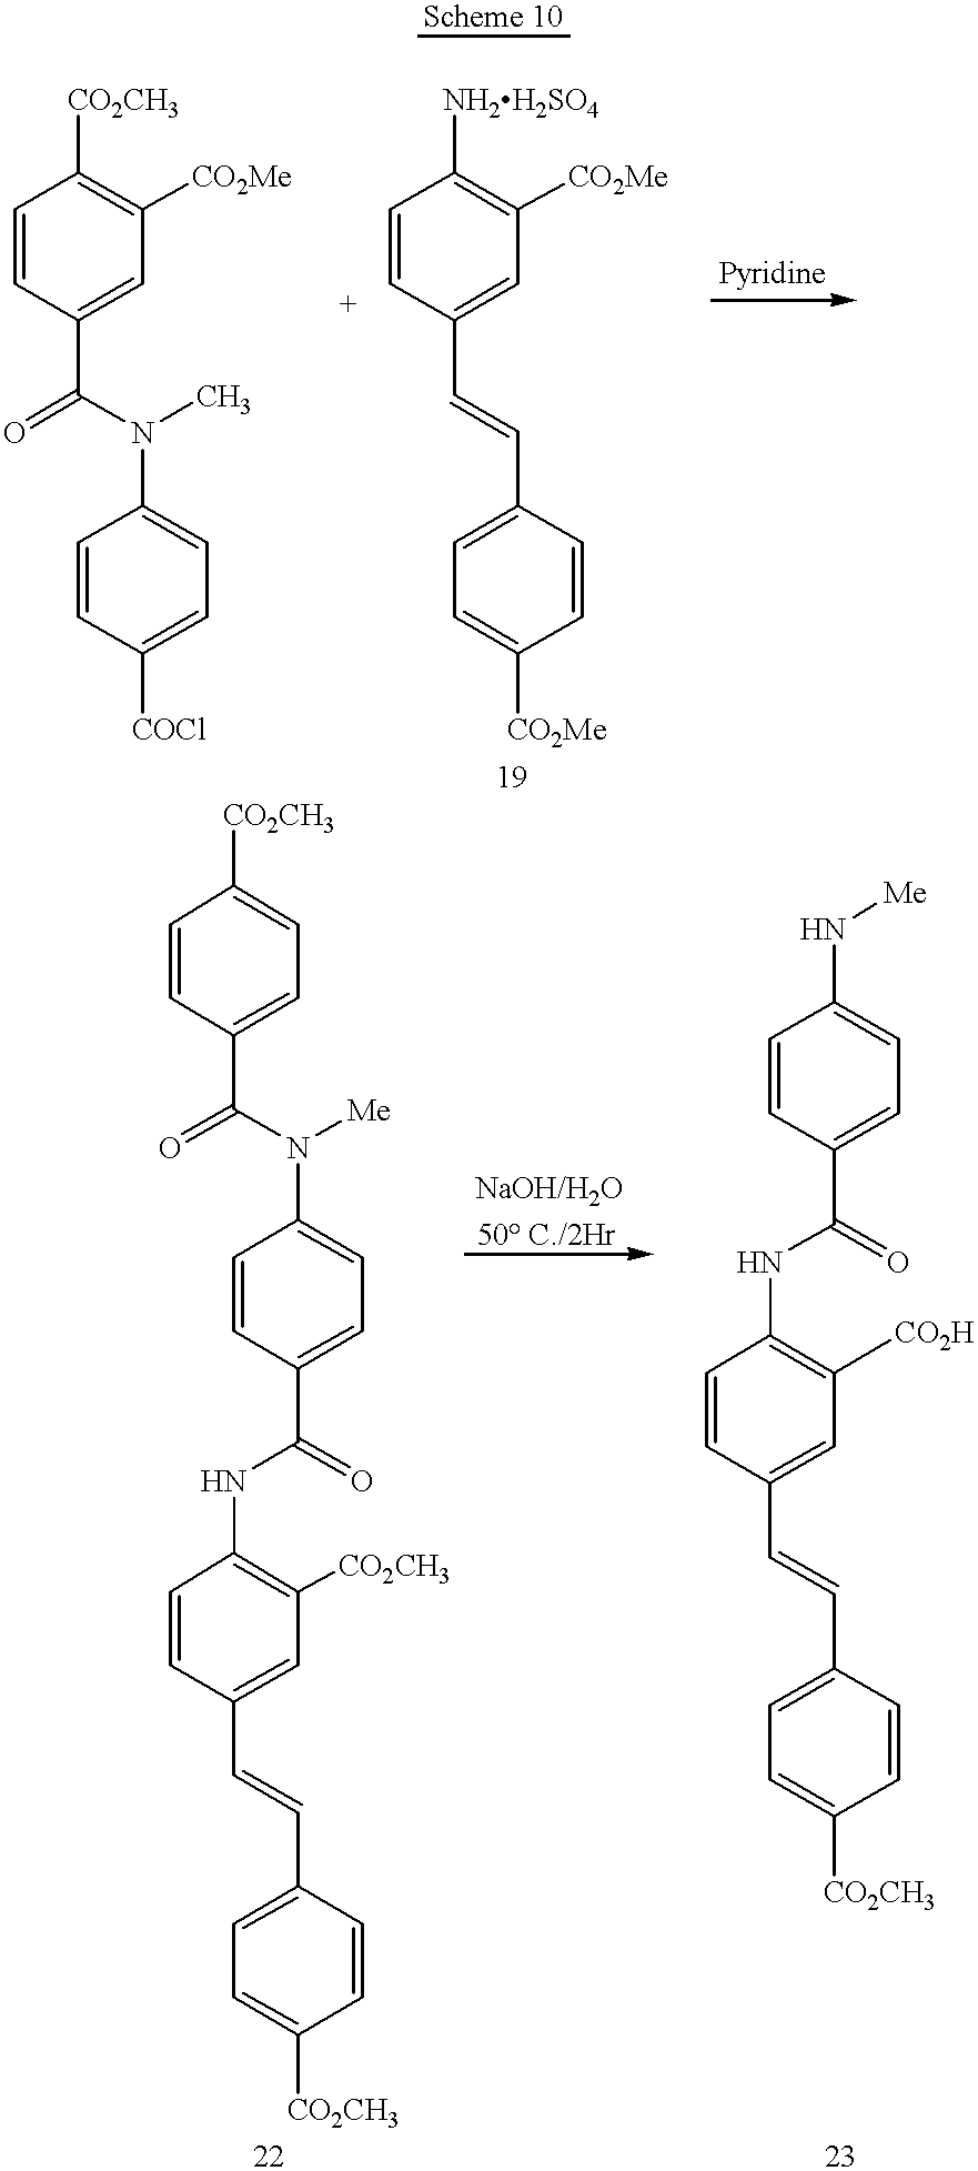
C1=CC(C=CC2=CC=C([CO2Me])C=C2)=CC([CO2Me])=C1[NH2H2SO4].C1=CC(C(N(C2=CC=C(C(NC3=C([CO2CH3])C=C(C=CC4=CC=C([CO2CH3])C=C4)C=C3)=O)C=C2)[Me])=O)=CC=C1[CO2CH3].C1=CC(C(N(C2=CC=C([COCl])C=C2)C)=O)=CC([CO2Me])=C1[CO2CH3].C1(N[Me])=CC=C(C(NC2=C([CO2H])C=C(C=CC3=CC=C([CO2CH3])C=C3)C=C2)=O)C=C1
